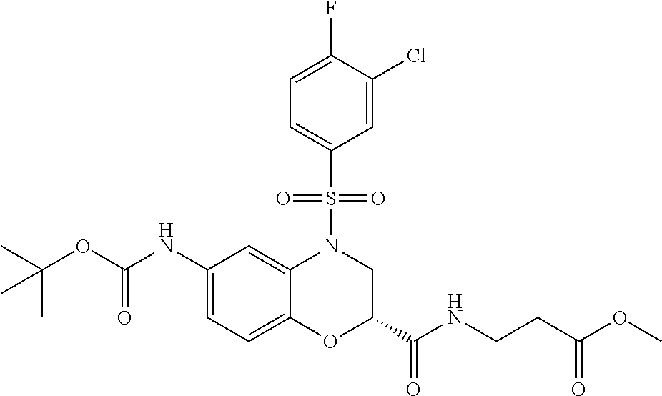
C1(NC(OC(C)(C)C)=O)=CC=C2C(=C1)N(S(C1=CC=C(F)C(Cl)=C1)(=O)=O)CC(C(NCCC(OC)=O)=O)O2
